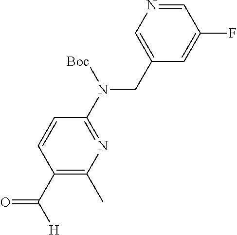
C1(N(CC2=CN=CC(F)=C2)[Boc])=NC(C)=C(C(=O)[H])C=C1
